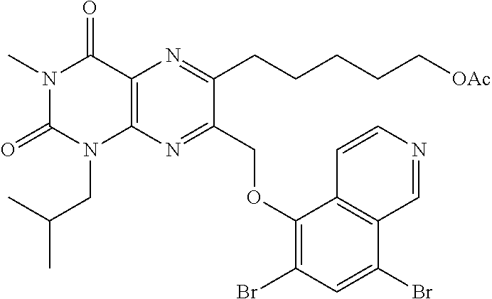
C12=C(N=C(COC3=C(Br)C=C(Br)C4=C3C=CN=C4)C(CCCCC[OAc])=N1)N(CC(C)C)C(=O)N(C)C2=O
